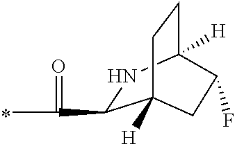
C1(C(=O)C)NC2([H])CCC1([H])CC2F
